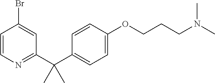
C1=CN=C(C(C2=CC=C(OCCCN(C)C)C=C2)(C)C)C=C1Br
